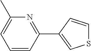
C1=CC(C2=CSC=C2)=NC(C)=C1
